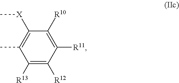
C1([R13])=C([R12])C([R11])=C([R10])C([X]C)=C1C
